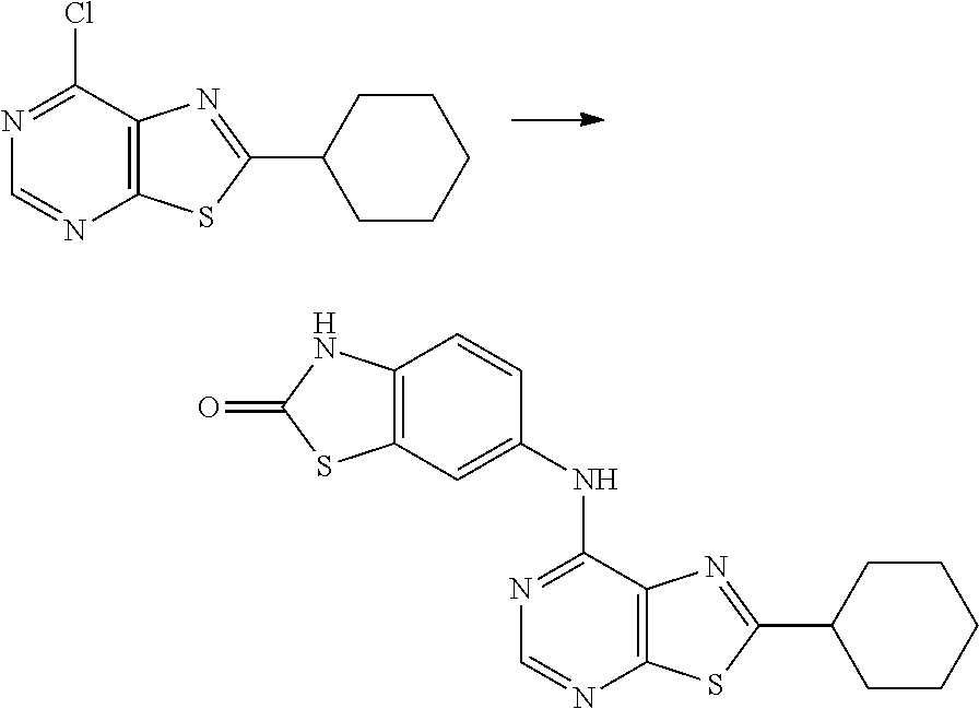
C1(Cl)=NC=NC2=C1N=C(C1CCCCC1)S2.C1(NC2=CC3=C(C=C2)NC(=O)S3)=NC=NC2=C1N=C(C1CCCCC1)S2
